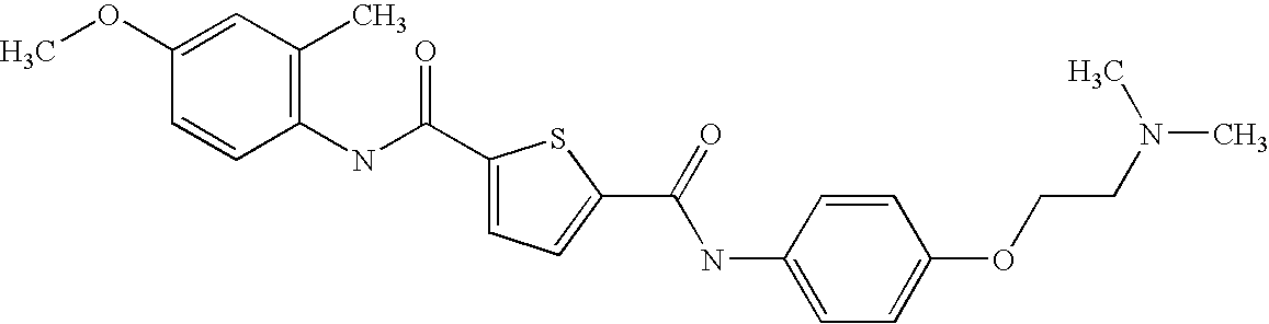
C1(C(NC2=C(C)C=C(OC)C=C2)=O)=CC=C(C(=O)NC2=CC=C(OCCN(C)C)C=C2)S1
